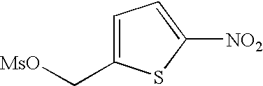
C1=C(C[MsO])SC([NO2])=C1
